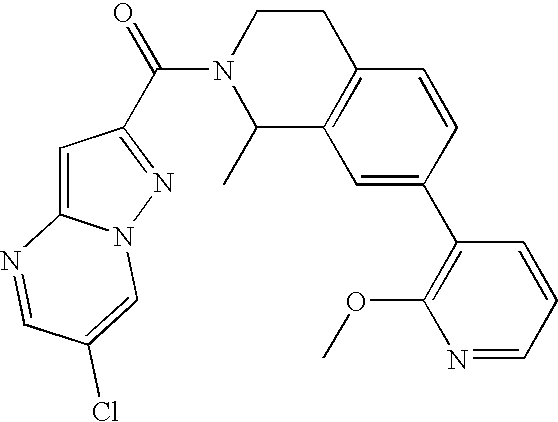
C(N1C(C)C2=C(CC1)C=CC(C1=C(OC)N=CC=C1)=C2)(=O)C1=NN2C(=C1)N=CC(Cl)=C2
